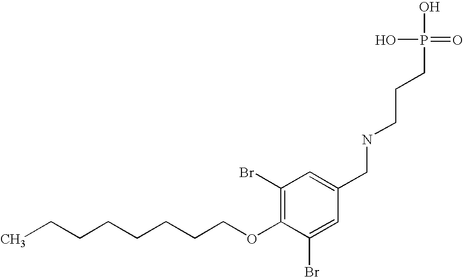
C(CCCCCCOC1=C(Br)C=C(CNCCCP(O)(O)=O)C=C1Br)C
